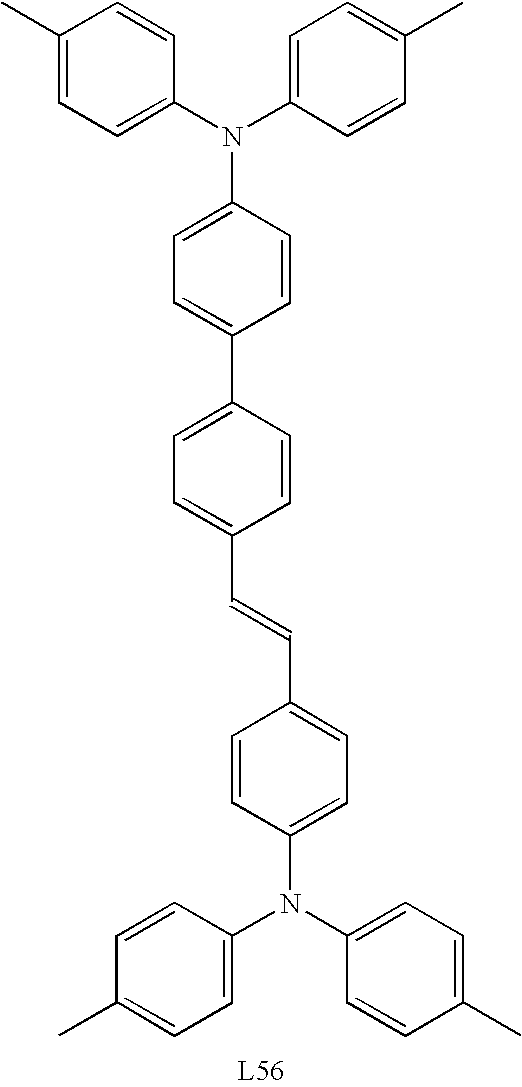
C1(C)=CC=C(N(C2=CC=C(C)C=C2)C2=CC=C(C3=CC=C(C=CC4=CC=C(N(C5=CC=C(C)C=C5)C5=CC=C(C)C=C5)C=C4)C=C3)C=C2)C=C1
